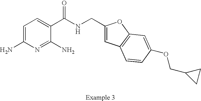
C1=C(N)N=C(N)C(C(NCC2=CC3=C(O2)C=C(OCC2CC2)C=C3)=O)=C1
